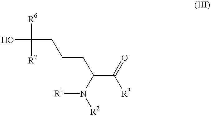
OC([R6])([R7])CCCC(C([R3])=O)N([R1])[R2]
